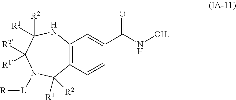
C12=C(C=CC(C(=O)N[OH])=C1)C([R1])([R2])N([L][R])C([R2])([R1])C([R1])([R2])N2
